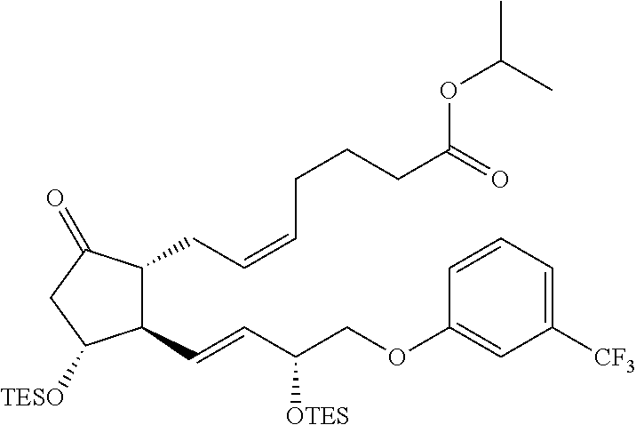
C(=CC(COC1=CC([CF3])=CC=C1)[OTES])C1C(CC=CCCCC(=O)OC(C)C)C(=O)CC1[TESO]
